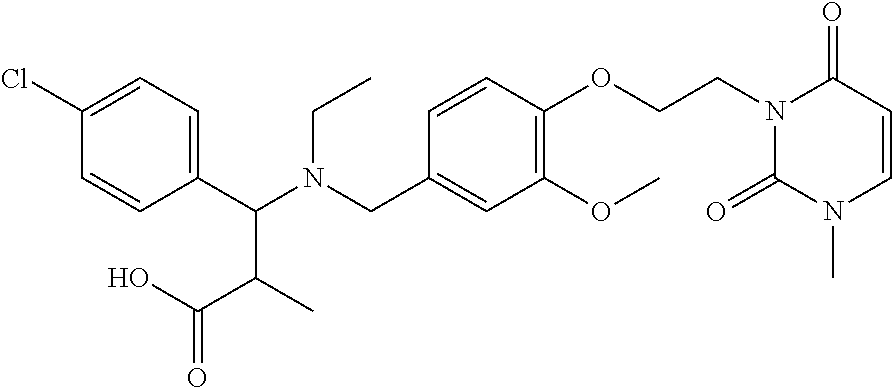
C1(C(N(CC2=CC(OC)=C(OCCN3C(=O)N(C)C=CC3=O)C=C2)CC)C(C(=O)O)C)=CC=C(Cl)C=C1
